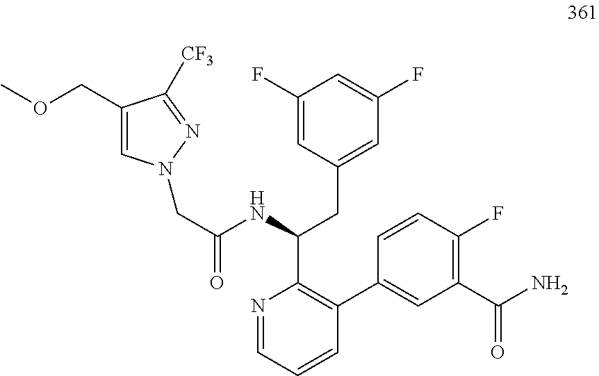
C1=C(COC)C([CF3])=NN1CC(NC(C1=C(C2=CC(C(N)=O)=C(F)C=C2)C=CC=N1)CC1=CC(F)=CC(F)=C1)=O
